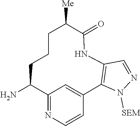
N1([SEM])N=CC2=C1C1=CC(=NC=C1)C(N)CCCC([Me])C(=O)N2
